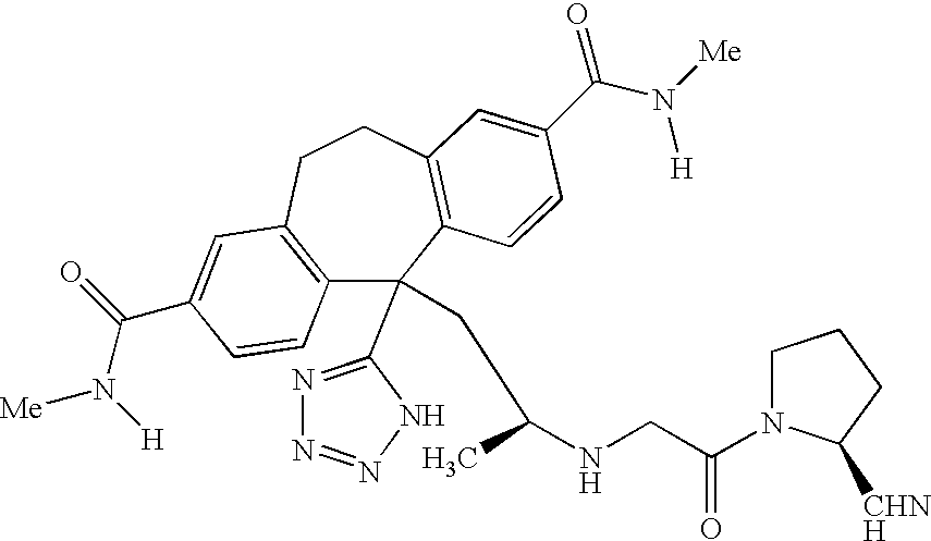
C12=C(CCC3=C(C1(C1=NN=NN1)CC(NCC(=O)N1CCCC1[CHNH])C)C=CC(C(=O)N([H])[Me])=C3)C=C(C(N([Me])[H])=O)C=C2
